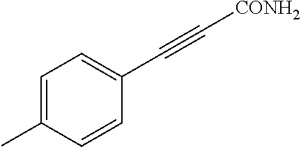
C1=C(C)C=CC(C#C[CONH2])=C1
